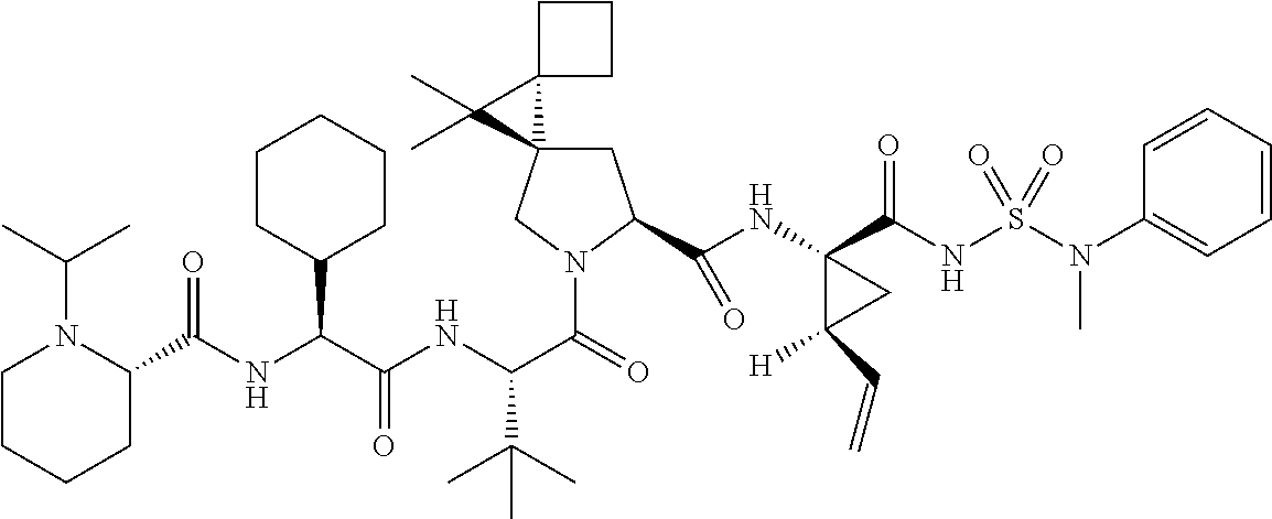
C1C2(CN(C(=O)C(NC(C(NC(C3N(C(C)C)CCCC3)=O)C3CCCCC3)=O)C(C)(C)C)C1C(NC1(C(NS(N(C3=CC=CC=C3)C)(=O)=O)=O)C([H])(C=C)C1)=O)C1(C2(C)C)CCC1
